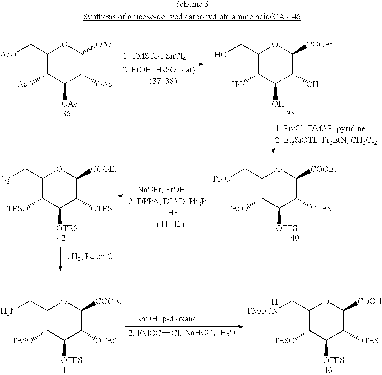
C1(C[AcO])C([AcO])C([OAc])C([OAc])C([OAc])O1.C1(CO)C(O)C(O)C(O)C([COOEt])O1.C1(C[PivO])C([TESO])C([OTES])C([OTES])C([COOEt])O1.C1(C[N3])C([TESO])C([OTES])C([OTES])C([COOEt])O1.[2. FMOC]Cl.C1(CN)C([TESO])C([OTES])C([OTES])C([COOEt])O1.C1(C[FMOCN])C([TESO])C([OTES])C([OTES])C([COOH])O1.[H]
